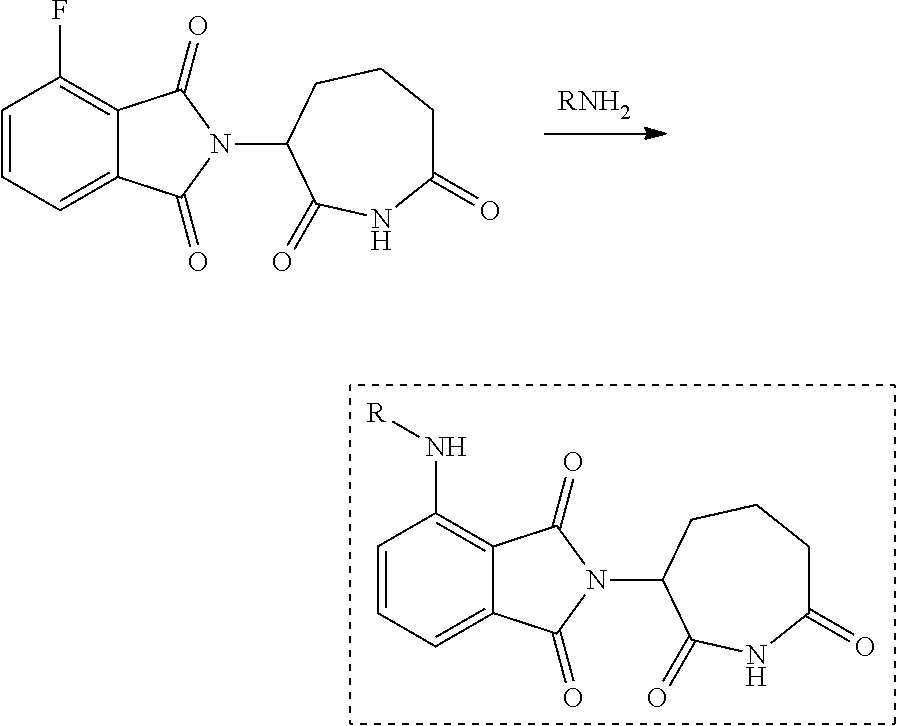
C1(=O)CCCC(N2C(=O)C3=C(N[R])C=CC=C3C2=O)C(=O)N1.[RNH2].C1(=O)CCCC(N2C(=O)C3=C(F)C=CC=C3C2=O)C(=O)N1
